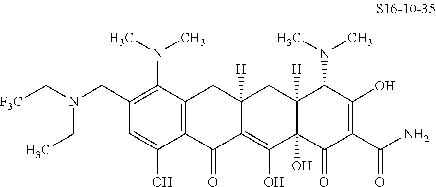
C1(CN(C[F3C])CC)=C(N(C)C)C2=C(C(O)=C1)C(=O)C1=C(O)C3(O)C([H])(CC1([H])C2)C(N(C)C)C(O)=C(C(N)=O)C3=O
